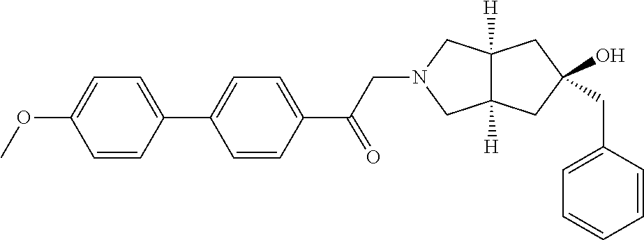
C1=C(CC2(O)CC3([H])C([H])(CN(CC(C4=CC=C(C5=CC=C(OC)C=C5)C=C4)=O)C3)C2)C=CC=C1
